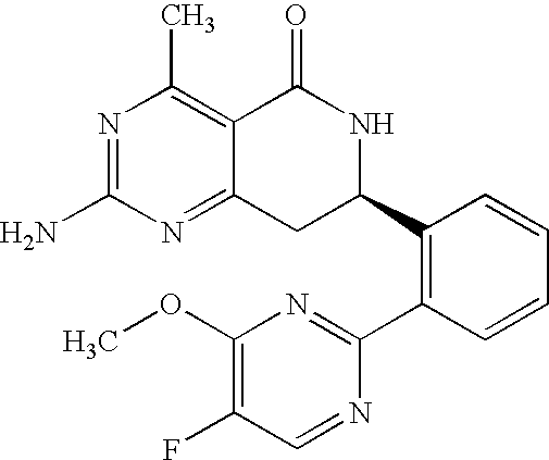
N1=C(N)N=C2C(=C1C)C(=O)NC(C1=C(C3=NC(OC)=C(F)C=N3)C=CC=C1)C2
